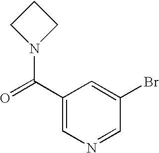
C1(C(=O)N2CCC2)=CN=CC(Br)=C1
